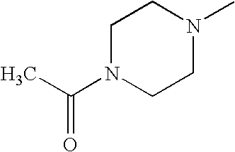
C1N(C(C)=O)CCN(C)C1
